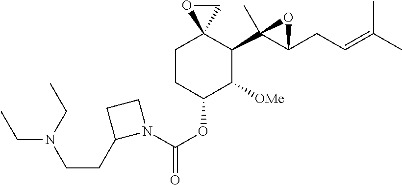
N1(C(OC2C([OMe])C(C3(C)C(CC=C(C)C)O3)C3(CC2)CO3)=O)CCC1CCN(CC)CC
